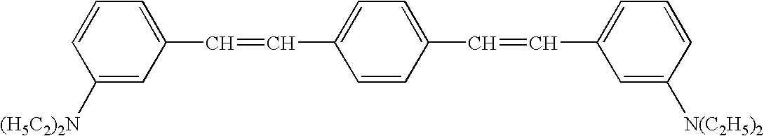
C1=CC([(H5C2)2N])=CC(C=CC2=CC=C(C=CC3=CC=CC([N(C2H5)2])=C3)C=C2)=C1
